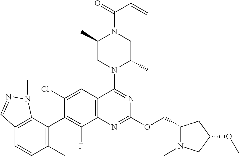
C12=C(C(C3=C(F)C4=C(C=C3Cl)C(N3C(C)CN(C(C=C)=O)C(C)C3)=NC(OCC3N(C)CC(OC)C3)=N4)=C(C)C=C1)N(C)N=C2
